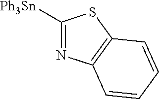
C1([Ph3Sn])=NC2=C(S1)C=CC=C2
